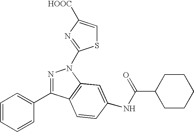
N1=C(C2=CC=CC=C2)C2=C(N1C1=NC([HOOC])=CS1)C=C(NC(C1CCCCC1)=O)C=C2
